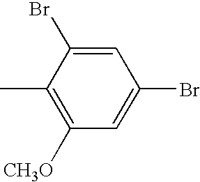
C1(Br)=CC(Br)=CC([CH3O])=C1C
